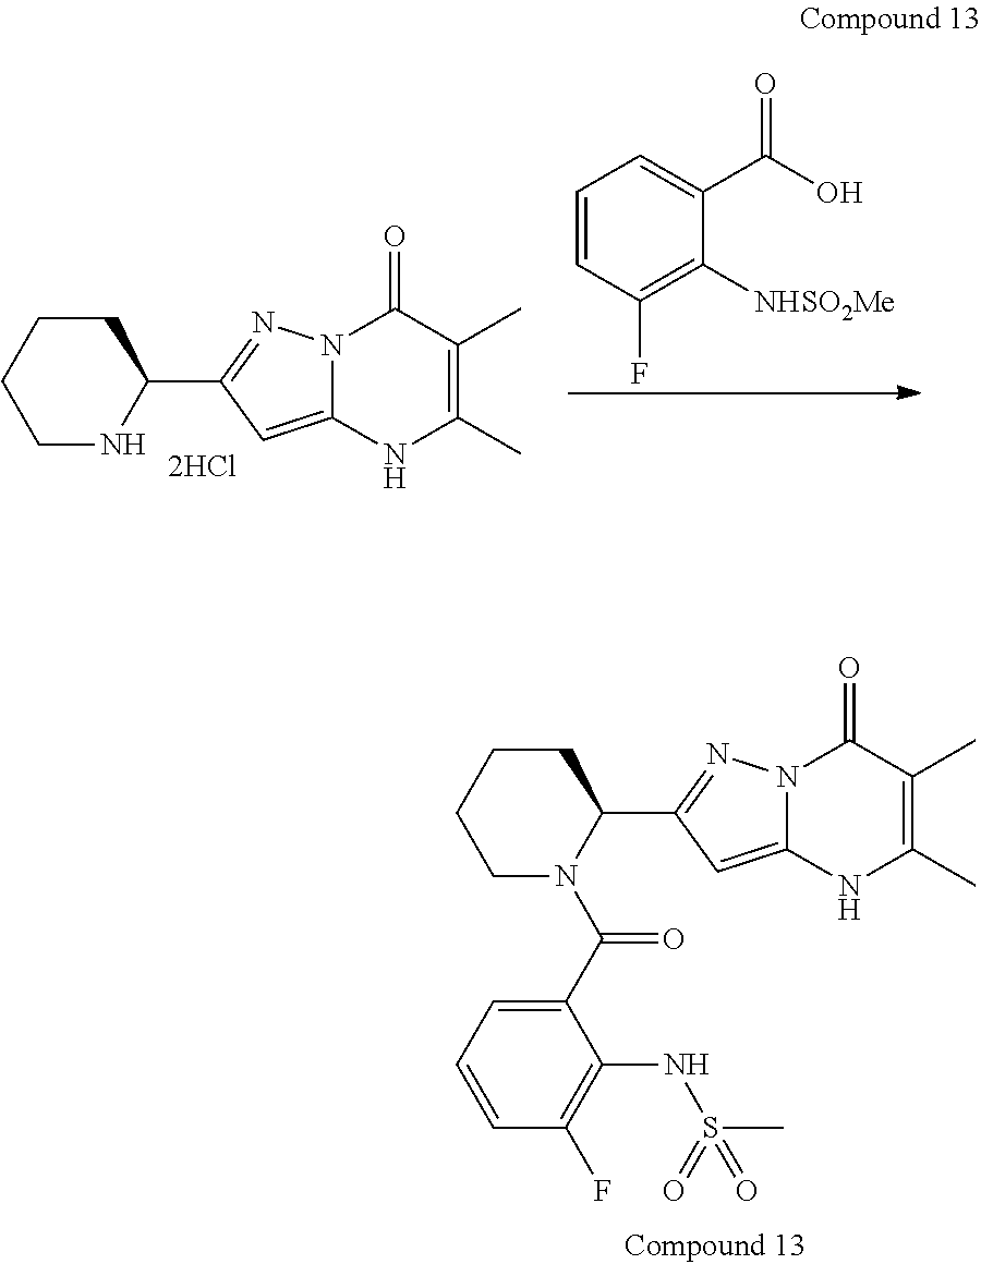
C1CCCN(C(C2=CC=CC(F)=C2NS(C)(=O)=O)=O)C1C1=NN2C(=C1)NC(C)=C(C)C2=O.C1CCCNC1C1=NN2C(=C1)NC(C)=C(C)C2=O.C1=CC(F)=C([NHSO2Me])C(C(O)=O)=C1
